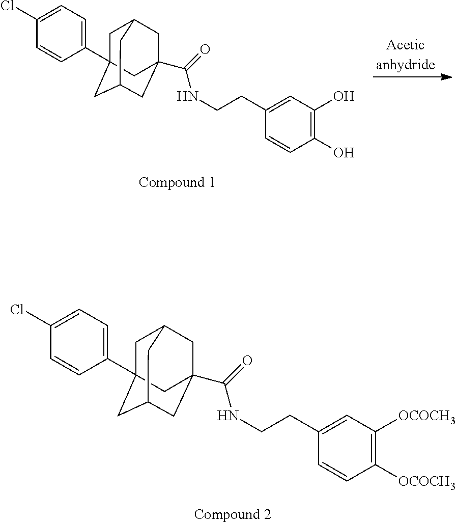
C1([OCOCH3])=C([OCOCH3])C=CC(CCNC(C23CC4CC(C5=CC=C(Cl)C=C5)(CC(C2)C4)C3)=O)=C1.C1(O)=C(O)C=CC(CCNC(C23CC4CC(C5=CC=C(Cl)C=C5)(CC(C2)C4)C3)=O)=C1
